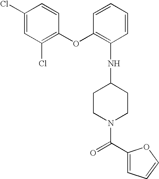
C1(C(=O)N2CCC(NC3=C(OC4=C(Cl)C=C(Cl)C=C4)C=CC=C3)CC2)=CC=CO1
